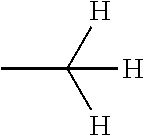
CC([H])([H])[H]
